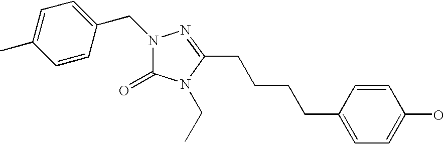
N1(CC2=CC=C(C)C=C2)C(=O)N(CC)C(CCCCC2=CC=C(O)C=C2)=N1
